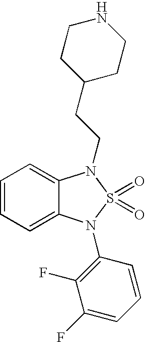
C1=CC=C2C(=C1)N(CCC1CCNCC1)S(=O)(=O)N2C1=C(F)C(F)=CC=C1
